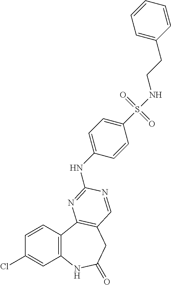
C1(Cl)=CC2=C(C=C1)C1=C(CC(=O)N2)C=NC(NC2=CC=C(S(=O)(=O)NCCC3=CC=CC=C3)C=C2)=N1
